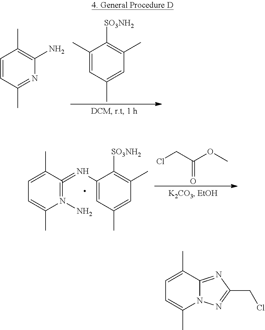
C1(C)=CC(C)=CC(C)=C1[SO3NH2].C1=CC(C)=NC(N)=C1C.C1=C(C)C(=NC2=CC(C)=CC(C)=C2[SO3NH2])=N(N)C(C)=C1.ClCC(OC)=O.C1=C(C)C2=NC(CCl)=NN2C(C)=C1
